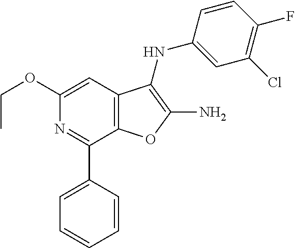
C12=C(C=C(OCC)N=C1C1=CC=CC=C1)C(NC1=CC(Cl)=C(F)C=C1)=C(N)O2
